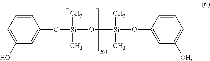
C1=CC(O[Si](O[Si](OC2=CC([OH])=CC=C2)(C)C)(C)C)=CC(O)=C1
